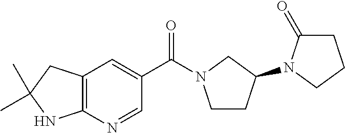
C(C1=CC2=C(N=C1)NC(C)(C)C2)(=O)N1CCC(N2C(=O)CCC2)C1
